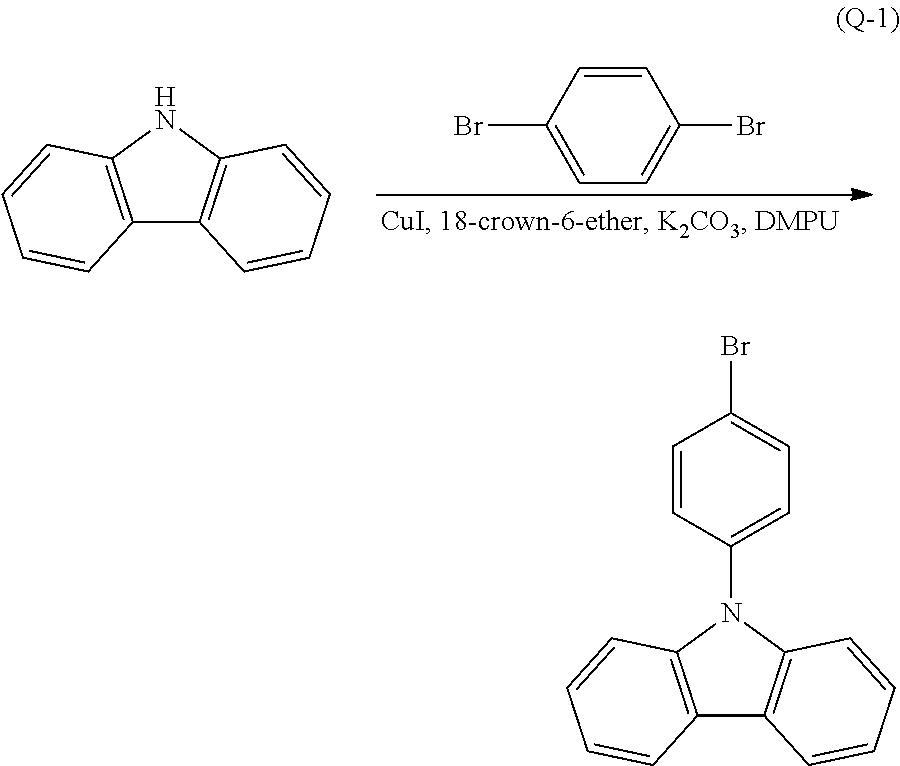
C1=CC(Br)=CC=C1Br.N1C2=C(C3=C1C=CC=C3)C=CC=C2.C1=CC(N2C3=C(C4=C2C=CC=C4)C=CC=C3)=CC=C1Br
